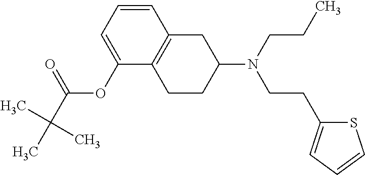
C1(OC(C(C)(C)C)=O)=CC=CC2=C1CCC(N(CCC)CCC1=CC=CS1)C2
